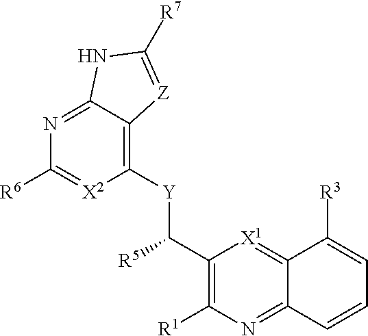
N1=C2C(=C([Y]C(C3=C([R1])N=C4C(=[X1]3)C([R3])=CC=C4)[R5])[X2]=C1[R6])[Z]=C([R7])N2
